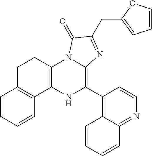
C12=C(NC(C3=C4C(=NC=C3)C=CC=C4)=C3N1C(=O)C(CC1=CC=CO1)=N3)C1=C(CC2)C=CC=C1
